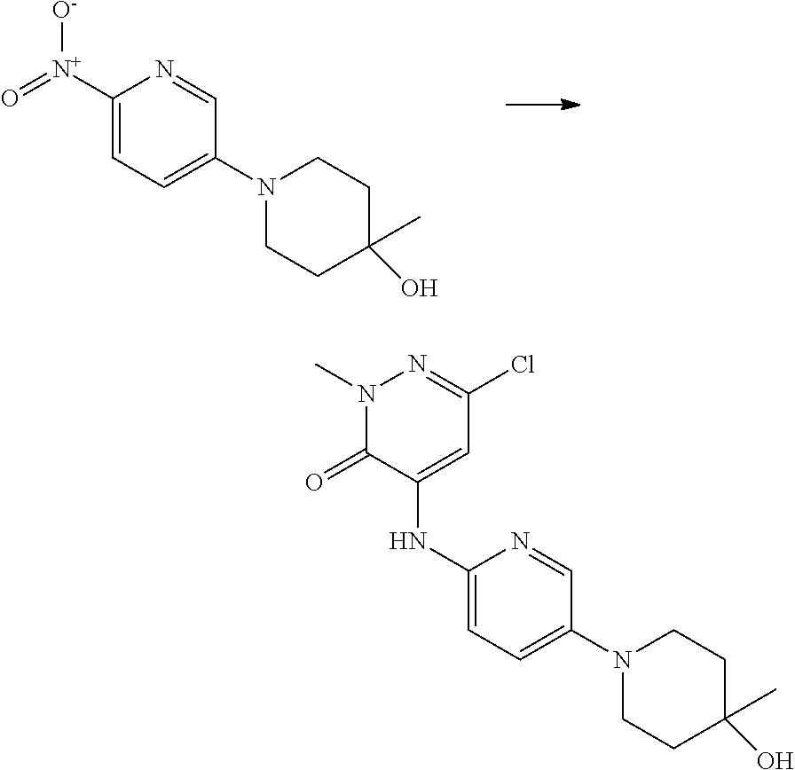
C1([N+](=O)[O-])=CC=C(N2CCC(C)(O)CC2)C=N1.C1(NC2=CC(Cl)=NN(C)C2=O)=CC=C(N2CCC(C)(O)CC2)C=N1
